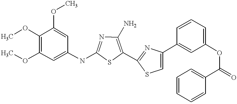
COC1=C(OC)C=C(NC2=NC(N)=C(C3=NC(C4=CC(OC(=O)C5=CC=CC=C5)=CC=C4)=CS3)S2)C=C1OC
